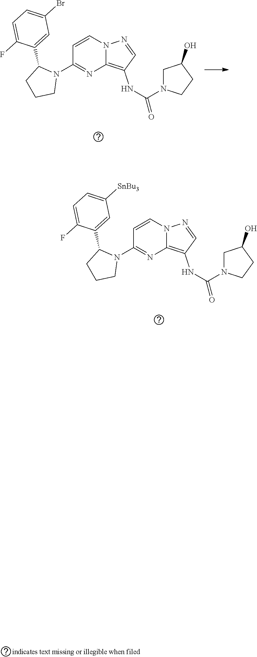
N12C(=C(NC(N3CC(O)CC3)=O)C=N1)N=C(N1C(C3=CC(Br)=CC=C3F)CCC1)C=C2.N12C(=C(NC(N3CC(O)CC3)=O)C=N1)N=C(N1C(C3=CC([SnBu3])=CC=C3F)CCC1)C=C2
